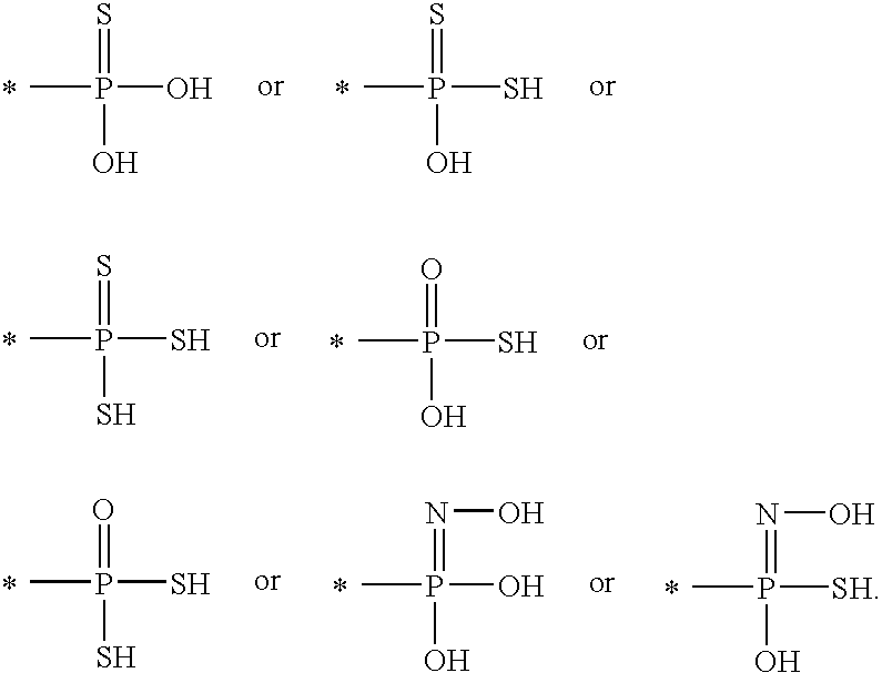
CP(O)(=S)O.CP(S)(=S)O.CP(S)(=S)S.CP(S)(=O)O.CP(S)(=O)S.CP(O)(=NO)O.CP([SH])(=NO)O
